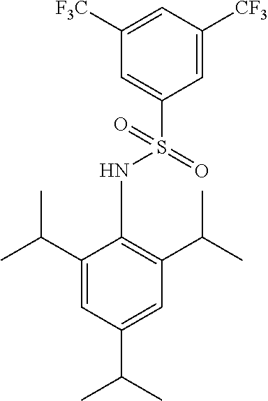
C1([F3C])=CC([CF3])=CC(S(=O)(NC2=C(C(C)C)C=C(C(C)C)C=C2C(C)C)=O)=C1
